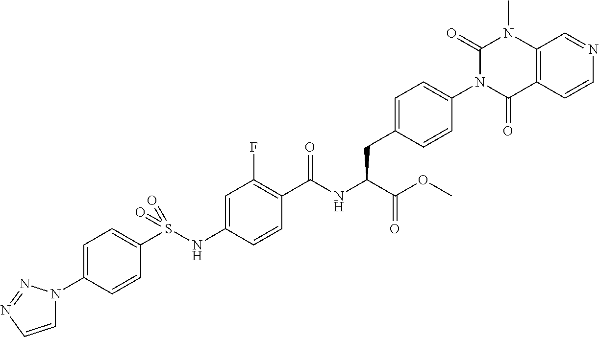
C12=C(C=CN=C1)C(=O)N(C1=CC=C(CC(C(=O)OC)NC(=O)C3=C(F)C=C(NS(C4=CC=C(N5C=CN=N5)C=C4)(=O)=O)C=C3)C=C1)C(=O)N2C
